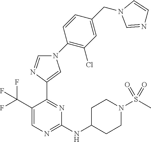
C1(NC2CCN(S(C)(=O)=O)CC2)=NC=C(C(F)(F)F)C(C2=CN(C3=C(Cl)C=C(CN4C=NC=C4)C=C3)C=N2)=N1
